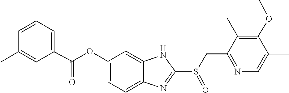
C1=CC=C(C(=O)OC2=CC=C3N=C(S(CC4=NC=C(C)C(OC)=C4C)=O)NC3=C2)C=C1C
